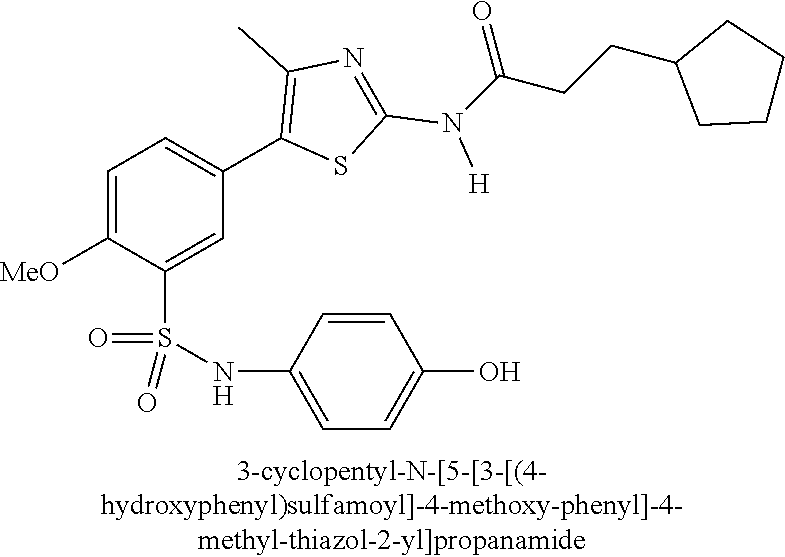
C1=C([MeO])C(S(NC2=CC=C(O)C=C2)(=O)=O)=CC(C2=C(C)N=C(N([H])C(CCC3CCCC3)=O)S2)=C1
